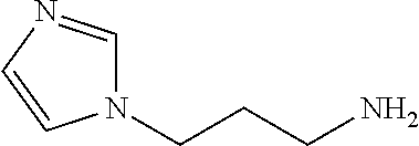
N1(CCCN)C=NC=C1
